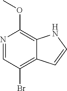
N1=CC(Br)=C2C(=C1OC)NC=C2
